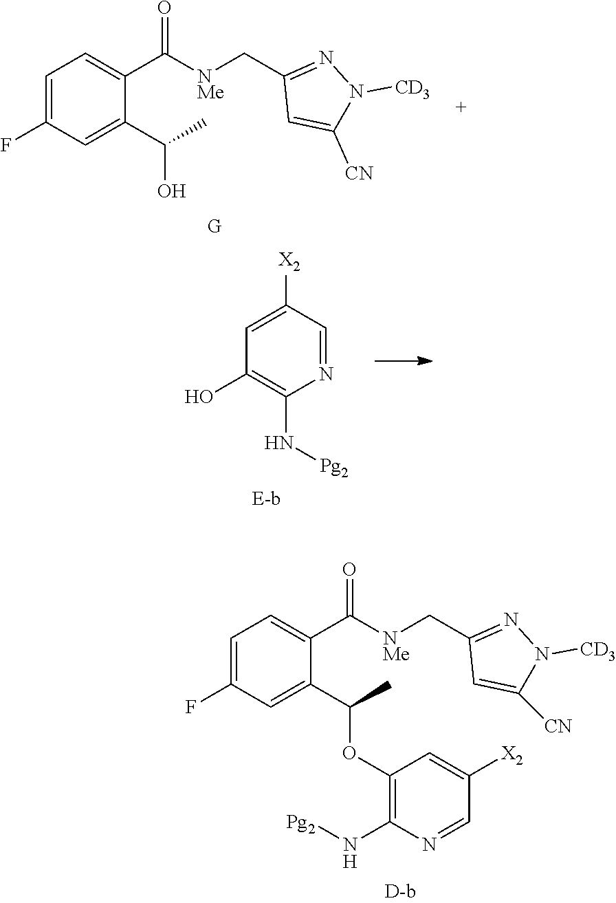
C1=C([X2])C=NC(N[Pg2])=C1OC(C1=CC(F)=CC=C1C(=O)[NMe]CC1=NN([CD3])C([CN])=C1)C.N1([CD3])N=C(C[NMe]C(C2=CC=C(F)C=C2C(O)C)=O)C=C1[CN].[G].C1(O)=C(N[Pg2])N=CC([X2])=C1
